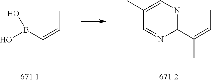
B(C(=CC)C)(O)O.C(=CC)(C)C1=NC=C(C)C=N1
